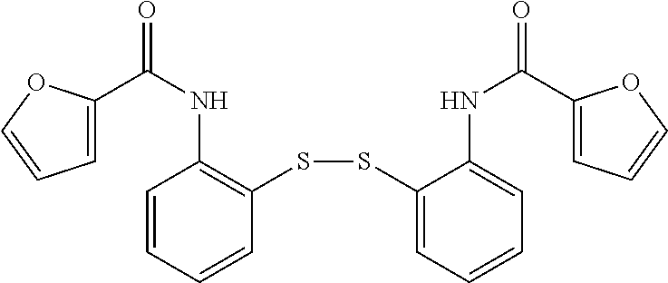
C1=CC=CC(SSC2=CC=CC=C2NC(=O)C2=CC=CO2)=C1NC(=O)C1=CC=CO1
